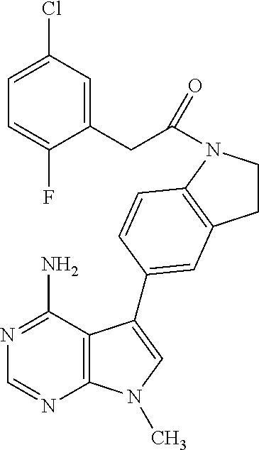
C1(CC(=O)N2CCC3=C2C=CC(C2=CN(C)C4=C2C(N)=NC=N4)=C3)=CC(Cl)=CC=C1F
